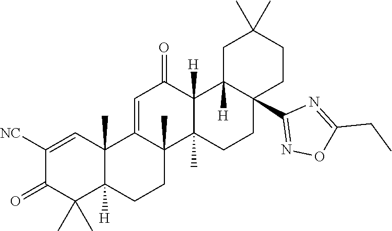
C1([NC])=CC2(C)C([H])(C(C)(C)C1=O)CCC1(C)C2=CC(=O)C2([H])C1(C)CCC1(C3=NOC(CC)=N3)C2([H])CC(C)(C)CC1
